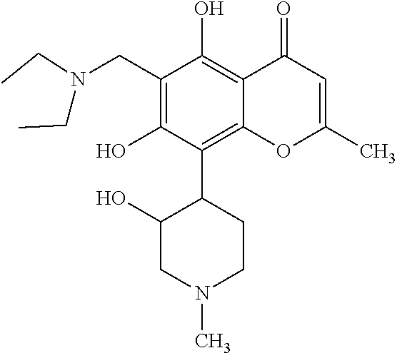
C1(CN(CC)CC)=C(O)C(C2C(O)CN(C)CC2)=C2C(=C1O)C(=O)C=C(C)O2
